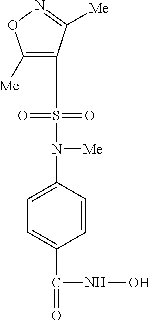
C1([Me])=C(S(=O)(=O)N([Me])C2=CC=C(C(NO)=O)C=C2)C([Me])=NO1
